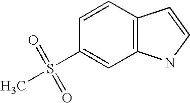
C1=CC(S(=O)(=O)C)=CC2=C1C=CN2
